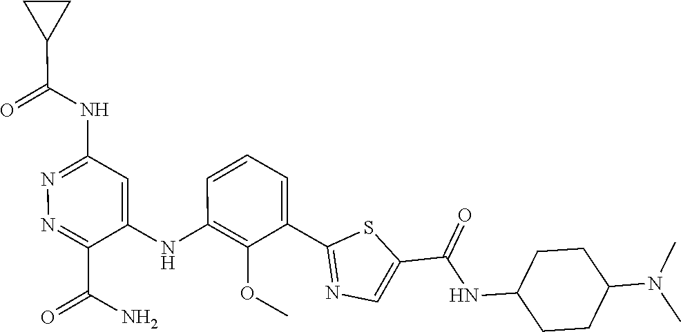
C1=C(C2=NC=C(C(NC3CCC(N(C)C)CC3)=O)S2)C(OC)=C(NC2=CC(NC(C3CC3)=O)=NN=C2C(N)=O)C=C1
